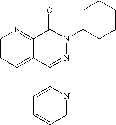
C1=CC=C2C(=N1)C(=O)N(C1CCCCC1)N=C2C1=CC=CC=N1
